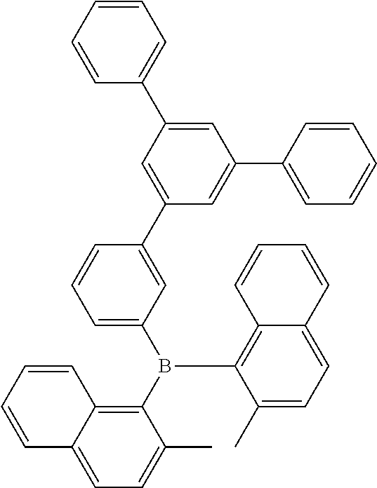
C1=C(B(C2=C3C=CC=CC3=CC=C2C)C2=C3C(=CC=C2C)C=CC=C3)C=C(C2=CC(C3=CC=CC=C3)=CC(C3=CC=CC=C3)=C2)C=C1
